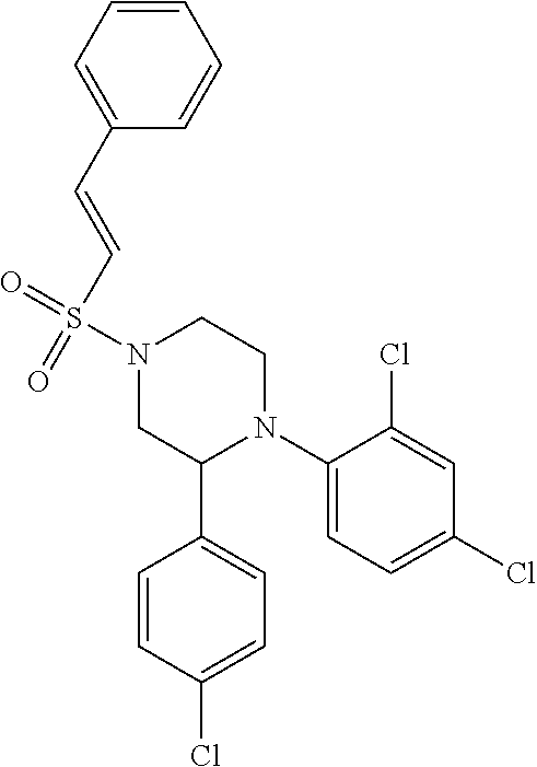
C1(N2CCN(S(=O)(=O)C=CC3=CC=CC=C3)CC2C2=CC=C(Cl)C=C2)=CC=C(Cl)C=C1Cl
